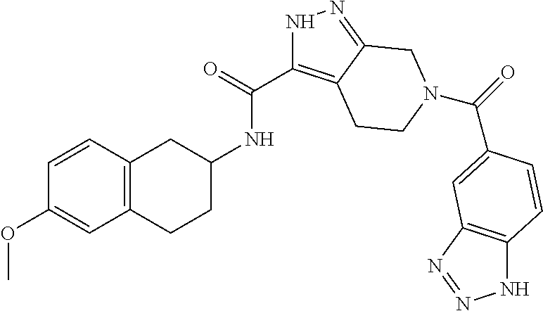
C12=C(C=CC(OC)=C1)CC(NC(=O)C1=C3C(=NN1)CN(C(=O)C1=CC4=C(NN=N4)C=C1)CC3)CC2
